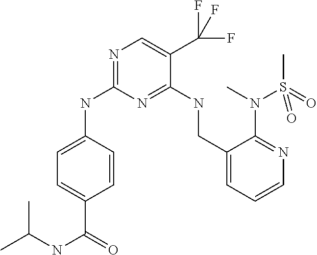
C1=C(NC2=NC=C(C(F)(F)F)C(NCC3=CC=CN=C3N(C)S(C)(=O)=O)=N2)C=CC(C(=O)NC(C)C)=C1
